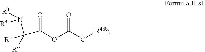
C(OC(O[R46b])=O)(=O)C([R5])([R6])N([R4])[R3]
